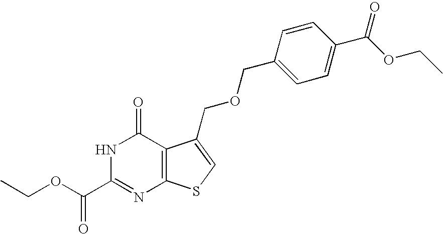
C12=C(SC=C1COCC1=CC=C(C(OCC)=O)C=C1)N=C(C(OCC)=O)NC2=O
